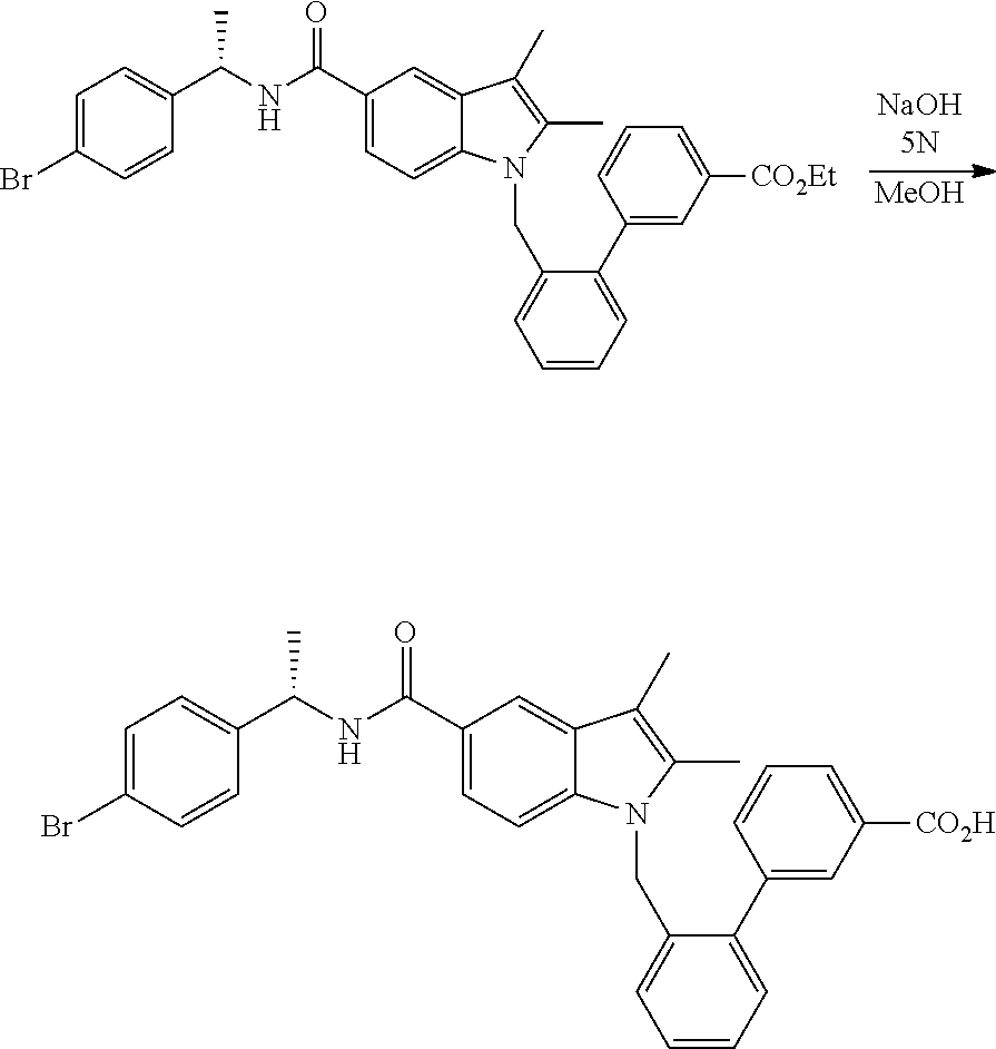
[MeOH].C1(C(=O)NC(C2=CC=C(Br)C=C2)C)=CC=C2C(=C1)C(C)=C(C)N2CC1=CC=CC=C1C1=CC([CO2Et])=CC=C1.C1(C(=O)NC(C2=CC=C(Br)C=C2)C)=CC=C2C(=C1)C(C)=C(C)N2CC1=CC=CC=C1C1=CC([CO2H])=CC=C1
